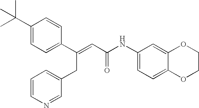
C1(NC(C=C(C2=CC=C(C(C)(C)C)C=C2)CC2=CC=CN=C2)=O)=CC=C2C(=C1)OCCO2
